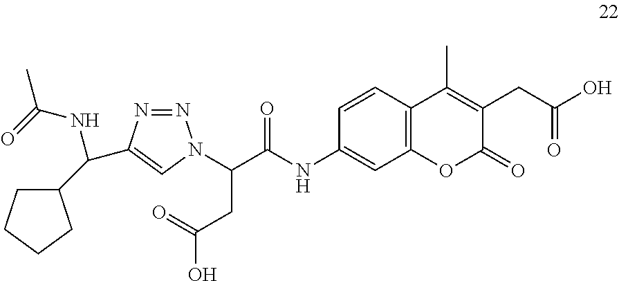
C1=CC2=C(C=C1NC(=O)C(CC(=O)O)N1N=NC(C(NC(=O)C)C3CCCC3)=C1)OC(=O)C(CC(=O)O)=C2C
